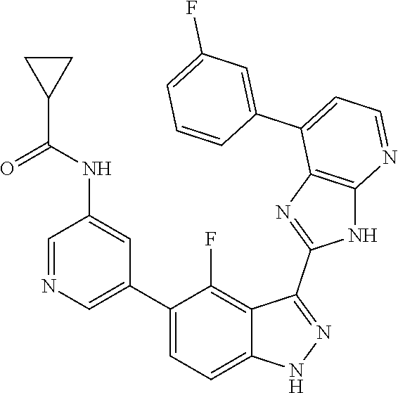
C1=NC=C(C2=CC=C3C(=C2F)C(C2=NC4=C(N2)N=CC=C4C2=CC(F)=CC=C2)=NN3)C=C1NC(C1CC1)=O
